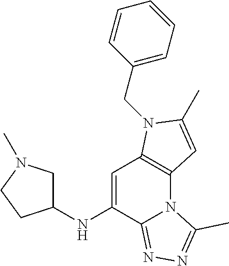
C1=C(NC2CN(C)CC2)C2=NN=C(C)N2C2=C1N(CC1=CC=CC=C1)C(C)=C2
